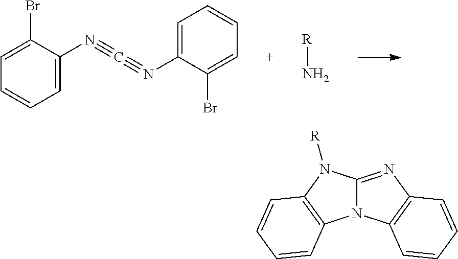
C1=C(Br)C(N#C#NC2=CC=CC=C2Br)=CC=C1.[R]N.N12C(=NC3=C1C=CC=C3)N([R])C1=C2C=CC=C1
